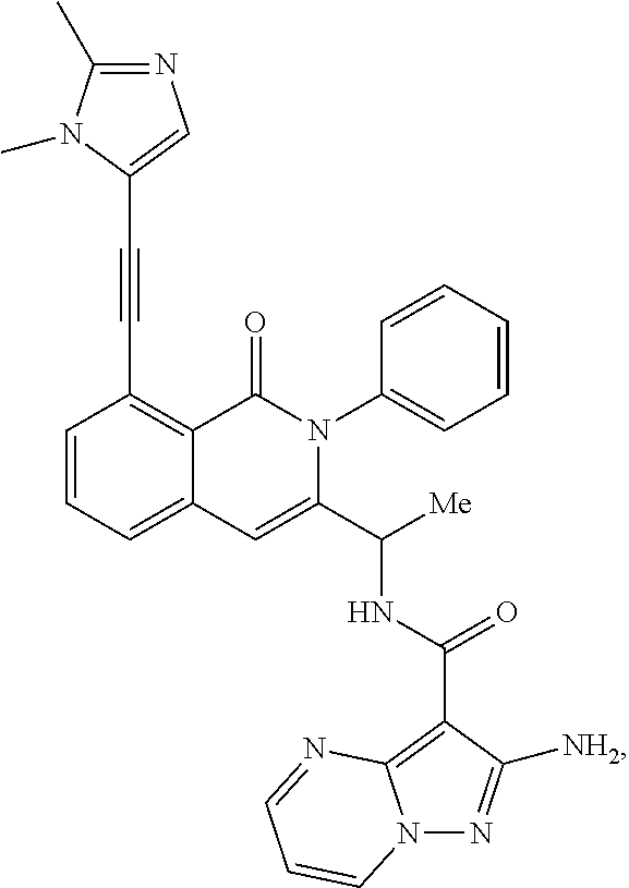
C1=CC=C2C(=C1C#CC1=CN=C(C)N1C)C(=O)N(C1=CC=CC=C1)C(C([Me])NC(=O)C1=C3N(N=C1[NH2])C=CC=N3)=C2
